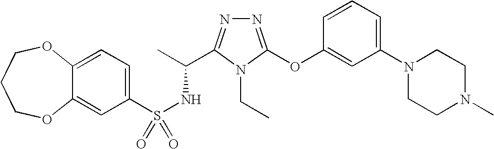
C1=C2C(=CC=C1S(NC(C)C1=NN=C(OC3=CC(N4CCN(C)CC4)=CC=C3)N1CC)(=O)=O)OCCCO2
